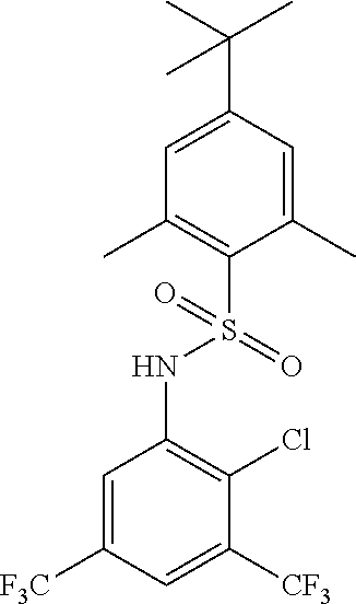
C1=C(C(C)(C)C)C=C(C)C(S(=O)(NC2=C(Cl)C([CF3])=CC([F3C])=C2)=O)=C1C
